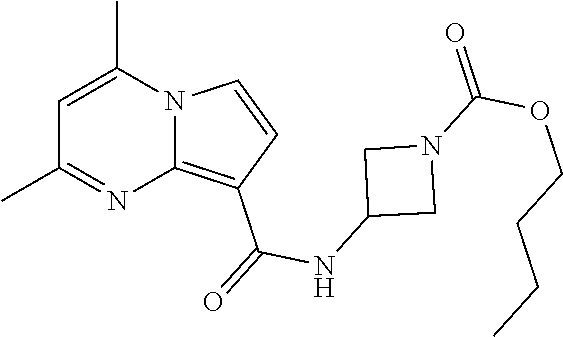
C1(C)=NC2=C(C(=O)NC3CN(C(=O)OCCCC)C3)C=CN2C(C)=C1
